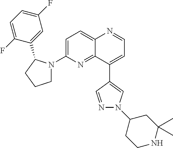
C12=CC=C(N3CCCC3C3=CC(F)=CC=C3F)N=C1C(C1=CN(C3CCNC(C)(C)C3)N=C1)=CC=N2
